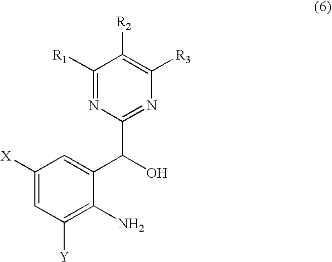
C1([X])=CC([Y])=C(N)C(C(O)C2=NC([R3])=C([R2])C([R1])=N2)=C1
